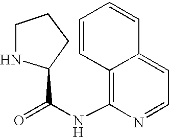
N1C(C(=O)NC2=C3C(=CC=N2)C=CC=C3)CCC1
